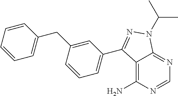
C12=C(N)N=CN=C1N(C(C)C)N=C2C1=CC=CC(CC2=CC=CC=C2)=C1
